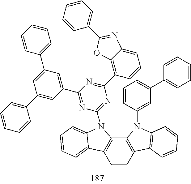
C1=CC2=C(C3=C1C1=CC=CC=C1N3C1=NC(C3=C4C(=CC=C3)N=C(C3=CC=CC=C3)O4)=NC(C3=CC(C4=CC=CC=C4)=CC(C4=CC=CC=C4)=C3)=N1)N(C1=CC(C3=CC=CC=C3)=CC=C1)C1=C2C=CC=C1
